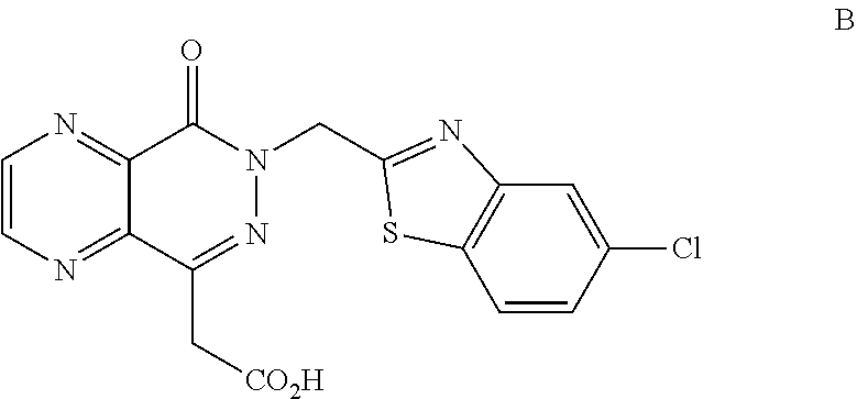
C1=CN=C2C(=N1)C(=O)N(CC1=NC3=C(C=CC(Cl)=C3)S1)N=C2C[CO2H]
